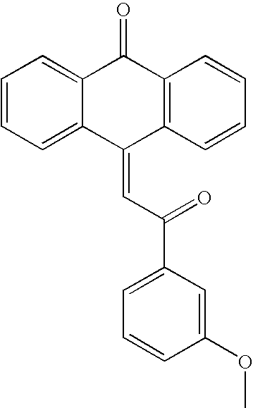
C12=CC=CC=C1C(=CC(=O)C1=CC=CC(OC)=C1)C1=C(C2=O)C=CC=C1
